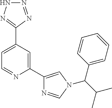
C1=C(C2=NNN=N2)C=C(C2=CN(C(C3=CC=CC=C3)C(C)C)C=N2)N=C1
